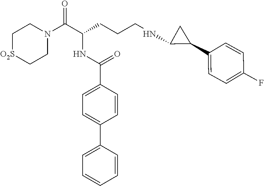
C1[O2S]CCN(C(C(CCCNC2C(C3=CC=C(F)C=C3)C2)NC(C2=CC=C(C3=CC=CC=C3)C=C2)=O)=O)C1
